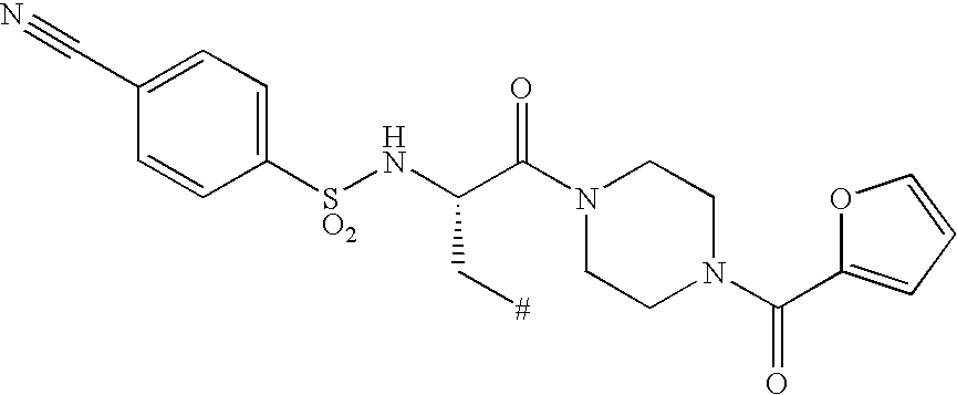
C1(C#N)=CC=C([SO2]NC(C(N2CCN(C(C3=CC=CO3)=O)CC2)=O)C[#])C=C1
